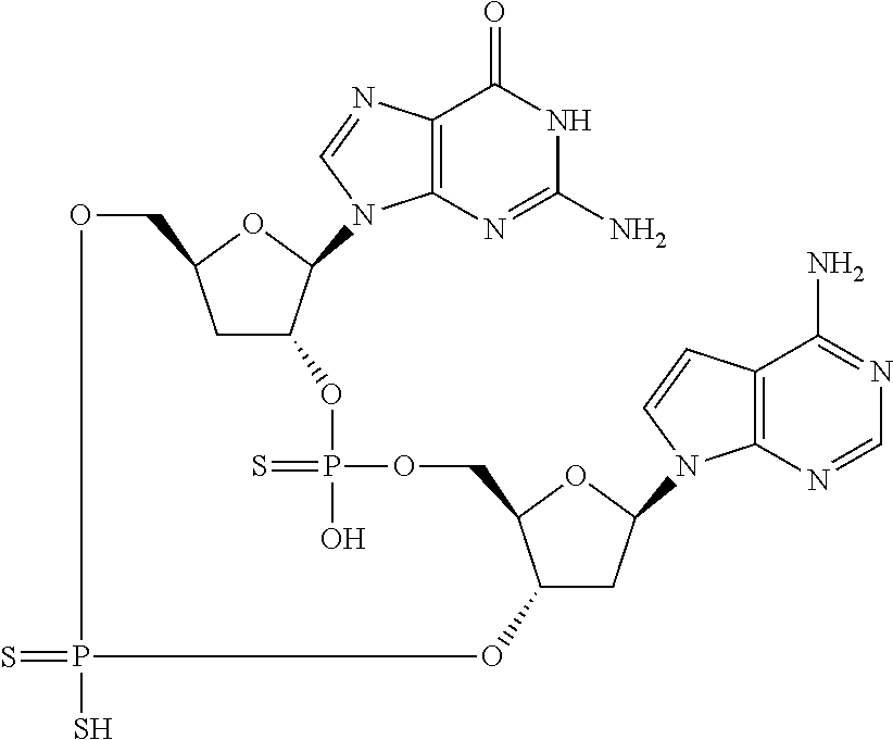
C12=C(N=C(N)NC1=O)N(C1OC3CC1OP(=S)(O)OCC1OC(N4C5=C(C(N)=NC=N5)C=C4)CC1OP(=S)(S)OC3)C=N2
